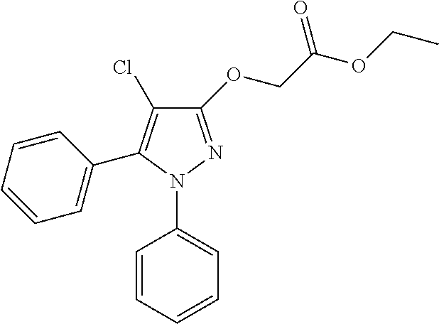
C1(OCC(OCC)=O)=NN(C2=CC=CC=C2)C(C2=CC=CC=C2)=C1Cl
